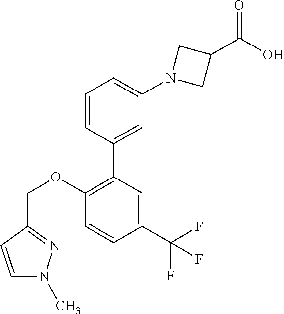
C1=CC(C2=C(OCC3=NN(C)C=C3)C=CC(C(F)(F)F)=C2)=CC(N2CC(C(O)=O)C2)=C1
